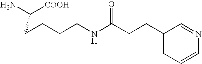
NC([COOH])CCCCNC(CCC1=CC=CN=C1)=O
